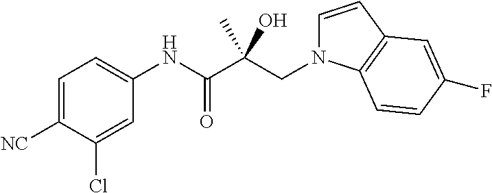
C1=C([NC])C(Cl)=CC(NC(C(CN2C=CC3=C2C=CC(F)=C3)(C)O)=O)=C1
